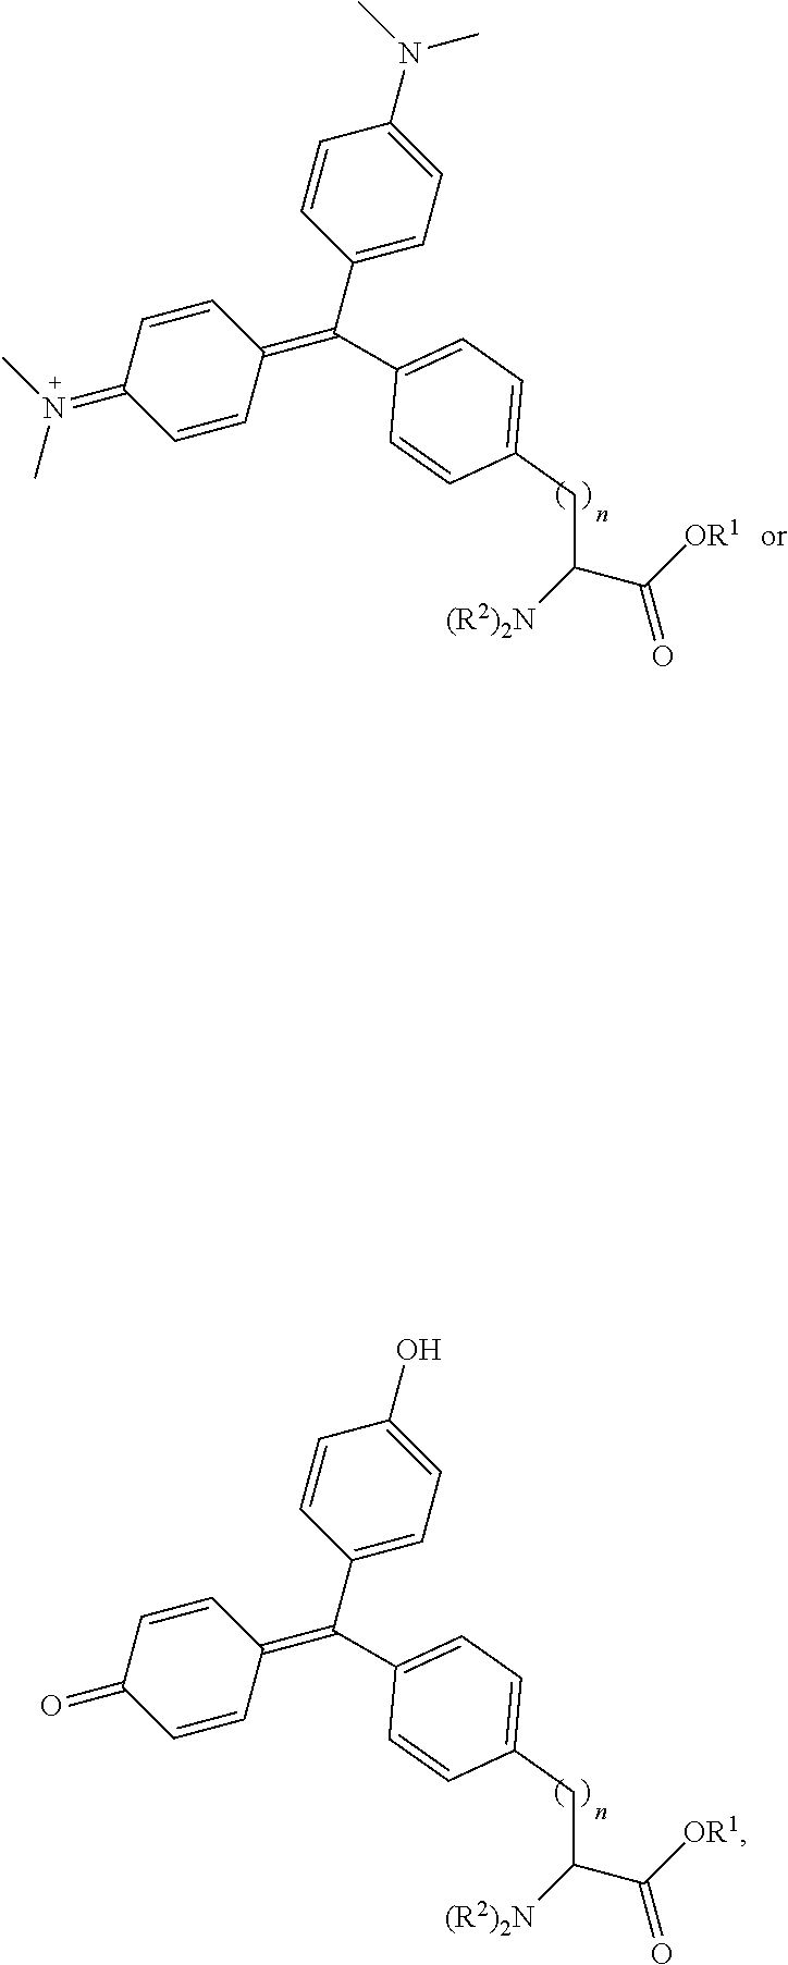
C1(C(C2=CC=C(O)C=C2)=C2C=CC(=O)C=C2)=CC=C(CC(C(=O)[OR1])[(R2)2N])C=C1.C1(C(C2=CC=C(N(C)C)C=C2)=C2C=CC(=N(C)C)C=C2)=CC=C(CC(C(=O)[OR1])[(R2)2N])C=C1
